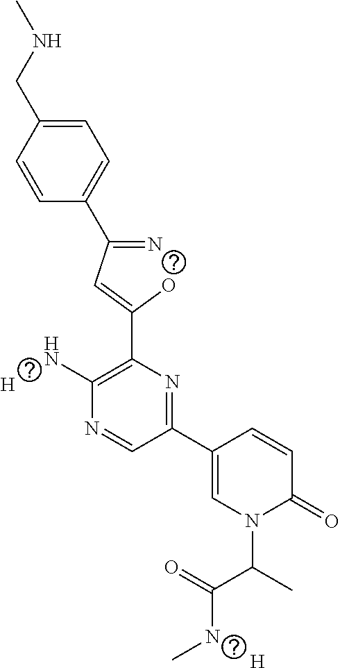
C1=CC(CNC)=CC=C1C(=N)C=C(O)C1=C(N)N=CC(C2=CN(C(C(=O)NC)C)C(=O)C=C2)=N1.[H].[H]
